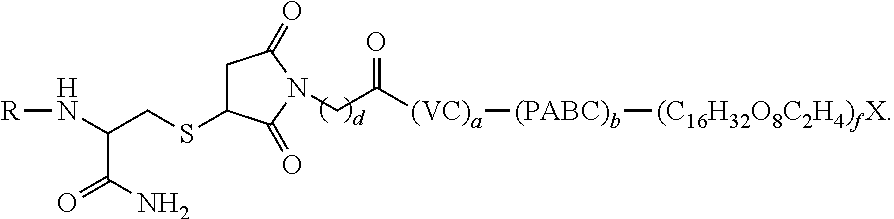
[R]NC(C(=O)N)CSC1CC(=O)N(CC([(VC)a][(PABC)b][(C16H32O8C2H4)fX])=O)C1=O
